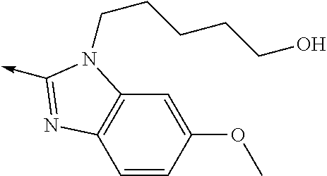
C1=CC(OC)=CC2=C1N=C(->C)N2CCCCCO
